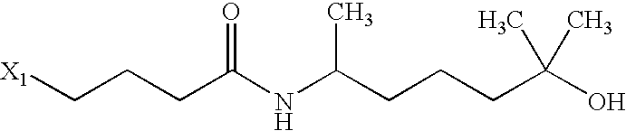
[X1]CCCC(NC(CCCC(O)(C)C)C)=O
